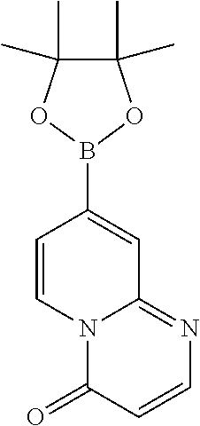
N12C(=NC=CC1=O)C=C(B1OC(C)(C)C(C)(C)O1)C=C2
